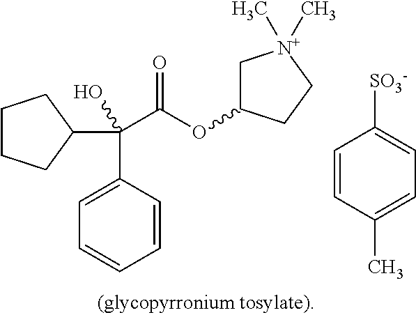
C1(C(C(OC2C[N+](C)(C)CC2)=O)(C2CCCC2)O)=CC=CC=C1.C1=CC(C)=CC=C1[SO3-]
